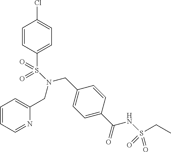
C1=CC(S(=O)(=O)N(CC2=CC=C(C(=O)NS(=O)(=O)CC)C=C2)CC2=CC=CC=N2)=CC=C1Cl
